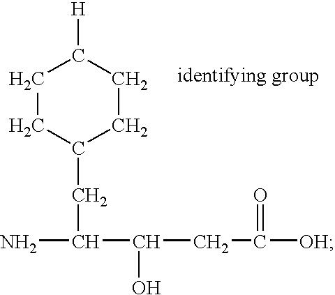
C1(CC(C(CC(=O)[OH])O)N)CCC([H])CC1
